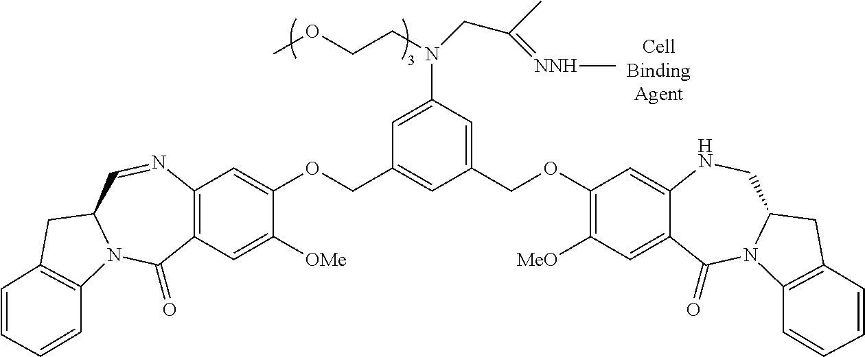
C12=C(C=C([OMe])C(OCC3=CC(COC4=C([MeO])C=C5C(=C4)NCC4N(C5=O)C5=C(C4)C=CC=C5)=CC(N(CCOC)CC(C)=[NNH]C)=C3)=C1)C(=O)N1C(C=N2)CC2=C1C=CC=C2
